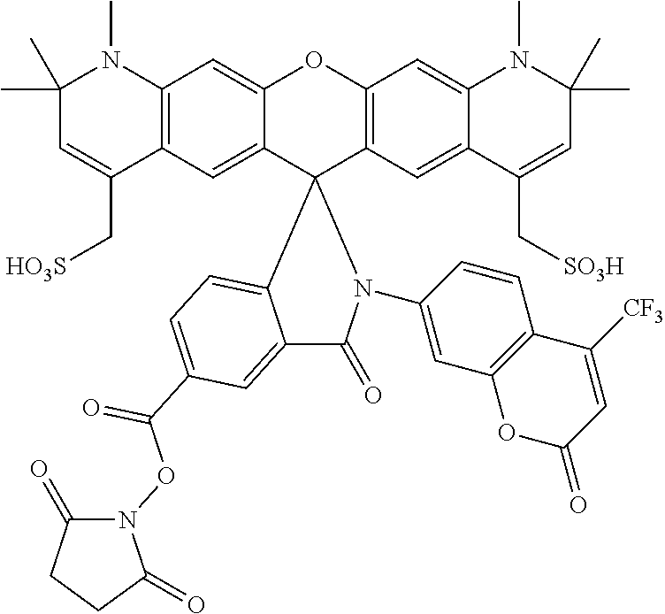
C1(C)(C)C=C(C[HO3S])C2=C(N1C)C=C1C(=C2)C2(C3=C(O1)C=C1C(=C3)C(C[SO3H])=CC(C)(C)N1C)N(C1=CC3=C(C=C1)C([CF3])=CC(=O)O3)C(=O)C1=CC(C(ON3C(=O)CCC3=O)=O)=CC=C12
